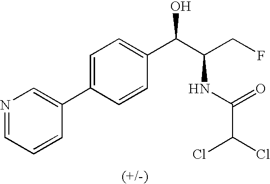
C1=C(C2=CN=CC=C2)C=CC(C(C(CF)NC(=O)C(Cl)Cl)O)=C1
